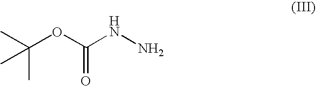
C(OC(NN)=O)(C)(C)C
